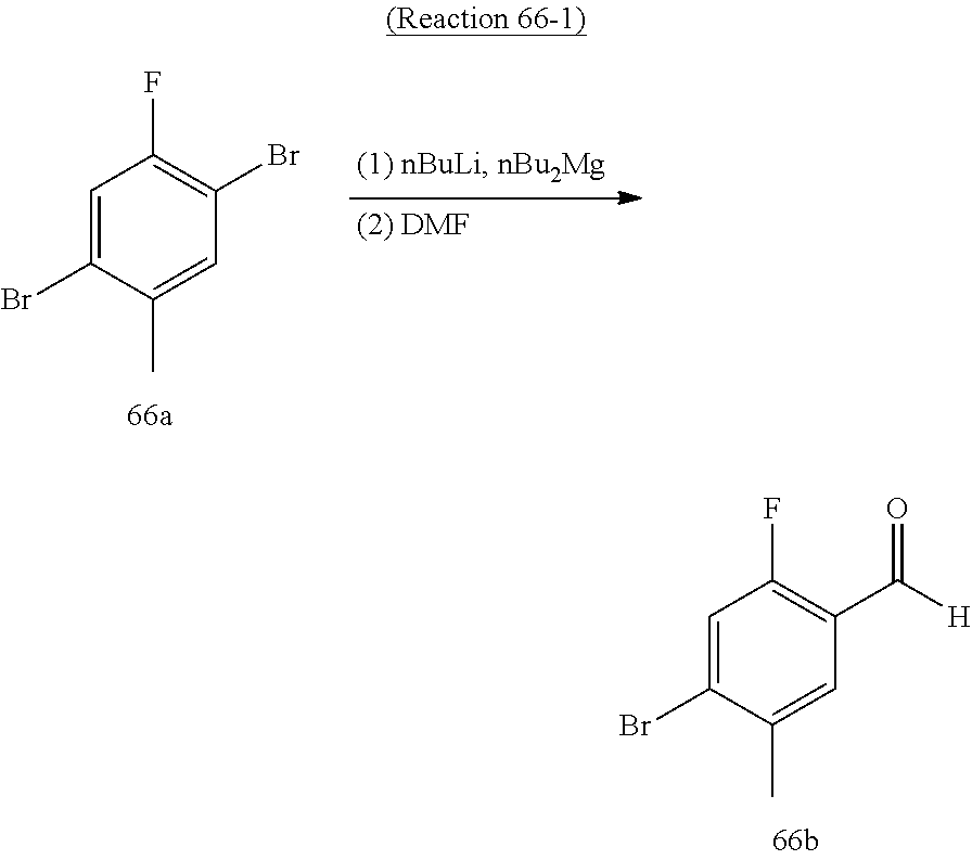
C1=C(Br)C(C)=CC(Br)=C1F.C1=C(Br)C(C)=CC(C(=O)[H])=C1F
